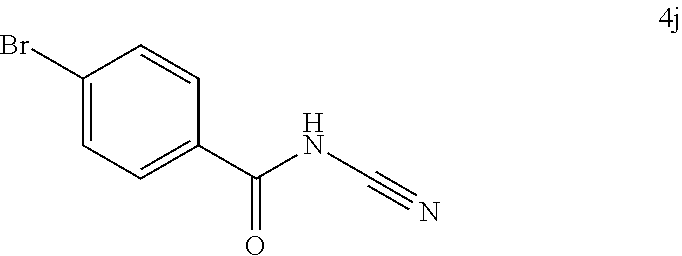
C1(Br)=CC=C(C(NC#N)=O)C=C1
